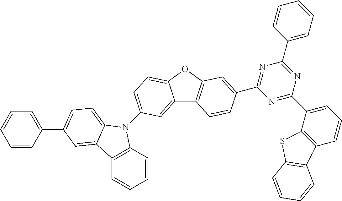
C12=CC(N3C4=C(C=CC=C4)C4=CC(C5=CC=CC=C5)=CC=C34)=CC=C1OC1=C2C=CC(C2=NC(C3=CC=CC=C3)=NC(C3=CC=CC4=C3SC3=C4C=CC=C3)=N2)=C1
